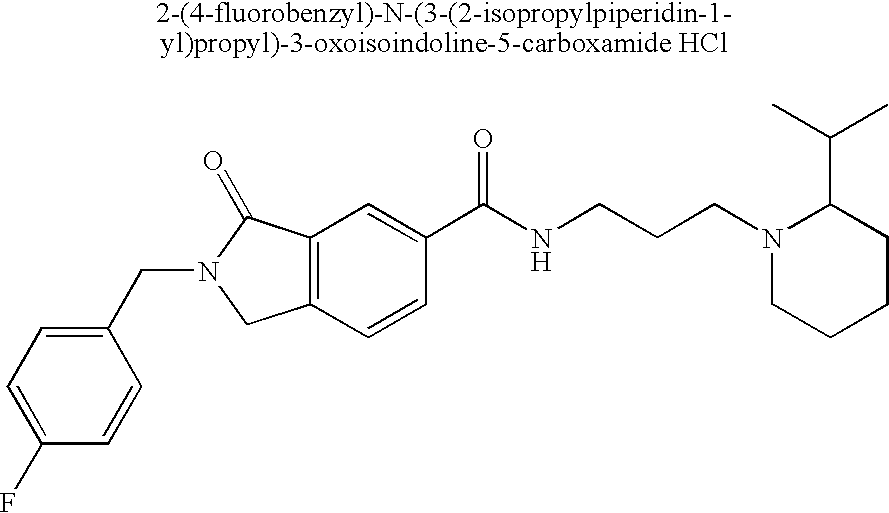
C1(F)=CC=C(CN2CC3=C(C2=O)C=C(C(NCCCN2CCCCC2C(C)C)=O)C=C3)C=C1
